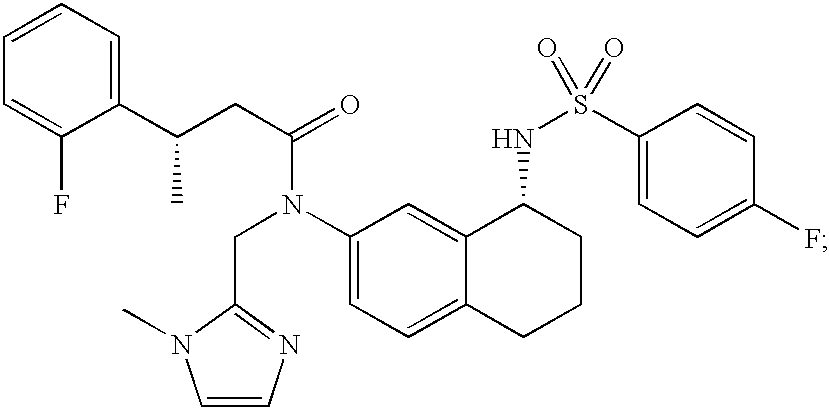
C1=C(F)C(C(CC(=O)N(C2=CC=C3C(=C2)C(NS(=O)(C2=CC=C(F)C=C2)=O)CCC3)CC2=NC=CN2C)C)=CC=C1
